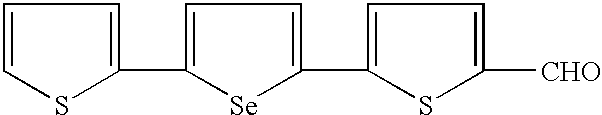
C1=CSC(C2=CC=C(C3=CC=C([CHO])S3)[Se]2)=C1
